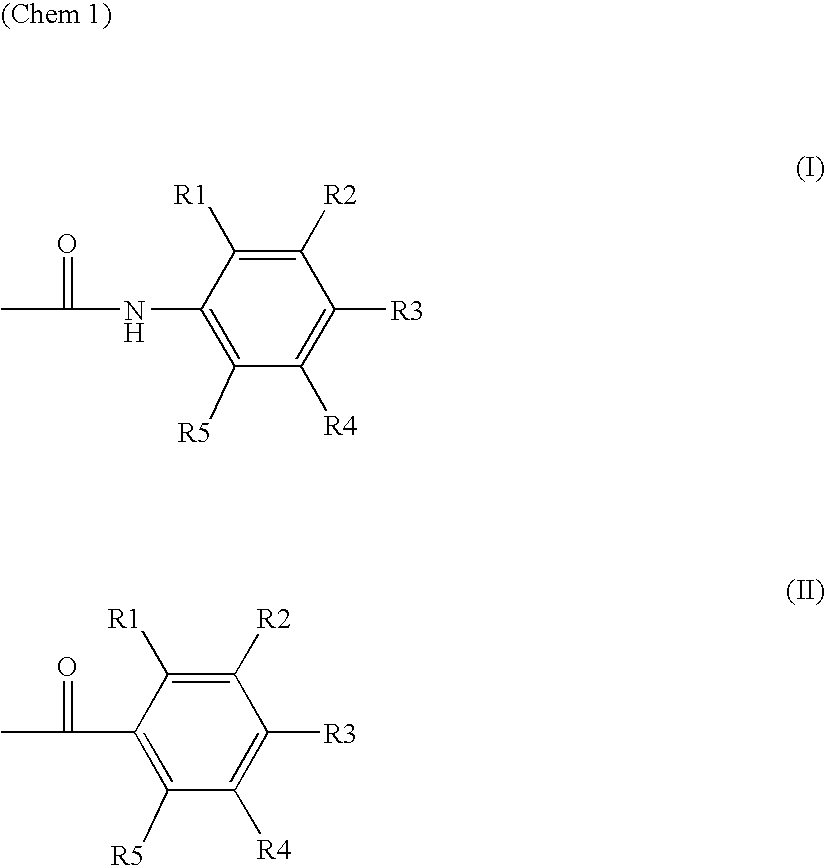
C1([R2])=C([R1])C(NC(=O)C)=C([R5])C([R4])=C1[R3].C1([R2])=C([R1])C(C(=O)C)=C([R5])C([R4])=C1[R3]
